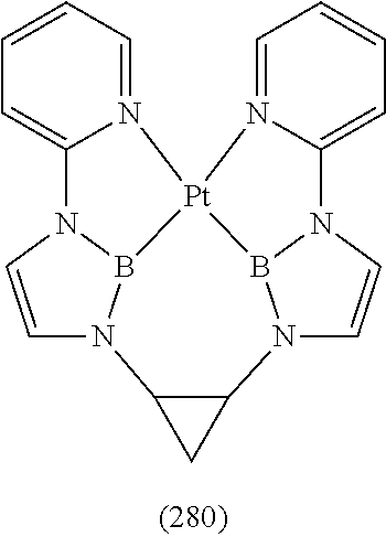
C1=CC=N2C(=C1)N1C=CN3B1[Pt]21N2=CC=CC=C2N2B1N(C=C2)C1C3C1
